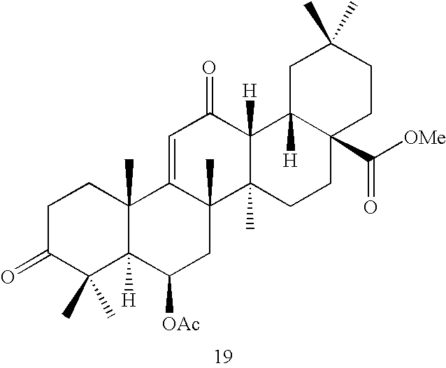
C1C(=O)C(C)(C)C2([H])C(C)(C1)C1=CC(=O)C3([H])C(C)(C1(C)CC2[OAc])CCC1(C([OMe])=O)CCC(C)(C)CC13[H]
